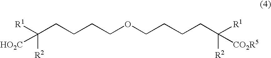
C(CCCCOCCCCC([R1])([R2])[CO2R5])([R1])([R2])[HO2C]
